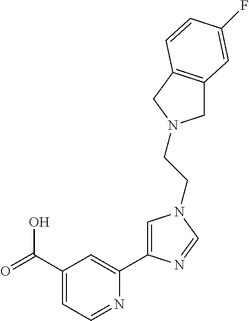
C1(C(=O)O)=CC=NC(C2=CN(CCN3CC4=C(C3)C=CC(F)=C4)C=N2)=C1
